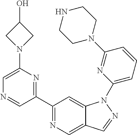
C1(C2=NC(N3CC(O)C3)=CN=C2)=NC=C2C(=C1)N(C1=CC=CC(N3CCNCC3)=N1)N=C2
